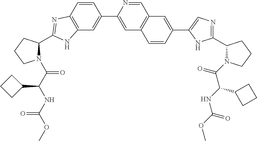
C12=C(C=CC(C3=CC4=C(C=N3)C=C(C3=CN=C(C5N(C(C(NC(=O)OC)C6CCC6)=O)CCC5)N3)C=C4)=C1)N=C(C1N(C(C(NC(OC)=O)C3CCC3)=O)CCC1)N2
